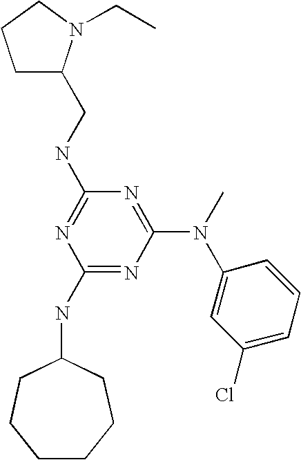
C(NC1=NC(NC2CCCCCC2)=NC(N(C2=CC(Cl)=CC=C2)C)=N1)C1CCCN1CC
